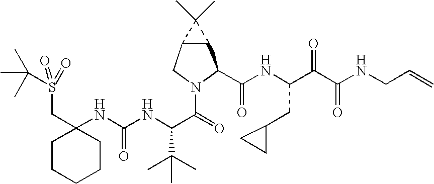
C1(NC(NC(C(=O)N2C(C(NC(C(C(NCC=C)=O)=O)CC3CC3)=O)C3C(C2)C3(C)C)C(C)(C)C)=O)(CS(C(C)(C)C)(=O)=O)CCCCC1
